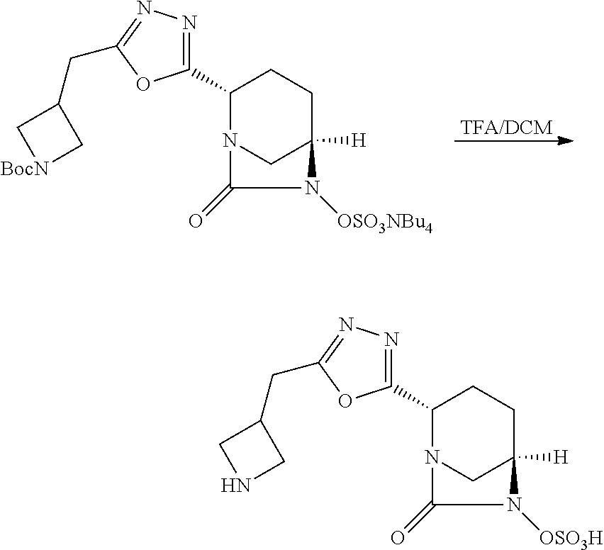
N12CC([H])(CCC1C1=NN=C(CC3C[BocN]C3)O1)N([OSO3NBu4])C2=O.[TFA/DCM].N12CC([H])(CCC1C1=NN=C(CC3CNC3)O1)N([OSO3H])C2=O
